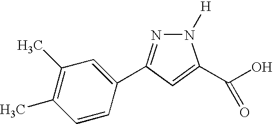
N1=C(C2=CC(C)=C(C)C=C2)C=C(C(O)=O)N1[H]
